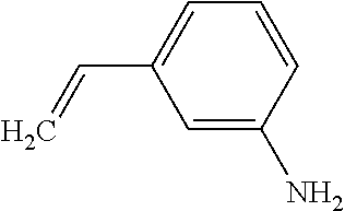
C1=C(N)C=CC=C1C=C
